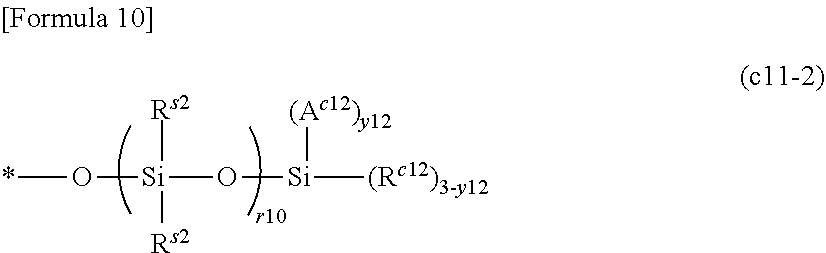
O([Si]([Rs2])([Rs2])O[Si]([(Ac12)y12])[(Rc12)3-y12])*
